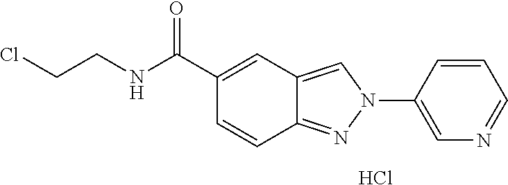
C12=NN(C3=CN=CC=C3)C=C1C=C(C(=O)NCCCl)C=C2.Cl
